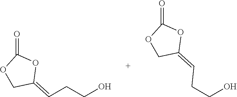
O1CC(=CCCO)OC1=O.O1CC(=CCCO)OC1=O
